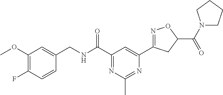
C1=CC(F)=C(OC)C=C1CNC(C1=NC(C)=NC(C2=NOC(C(=O)N3CCCC3)C2)=C1)=O
